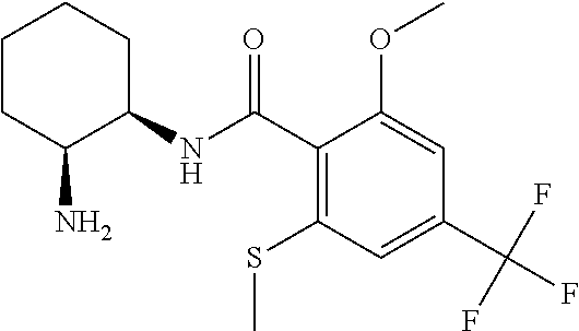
C1CC(N)C(NC(C2=C(SC)C=C(C(F)(F)F)C=C2OC)=O)CC1
